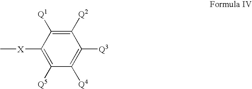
C1([Q2])=C([Q1])C([X]C)=C([Q5])C([Q4])=C1[Q3]
